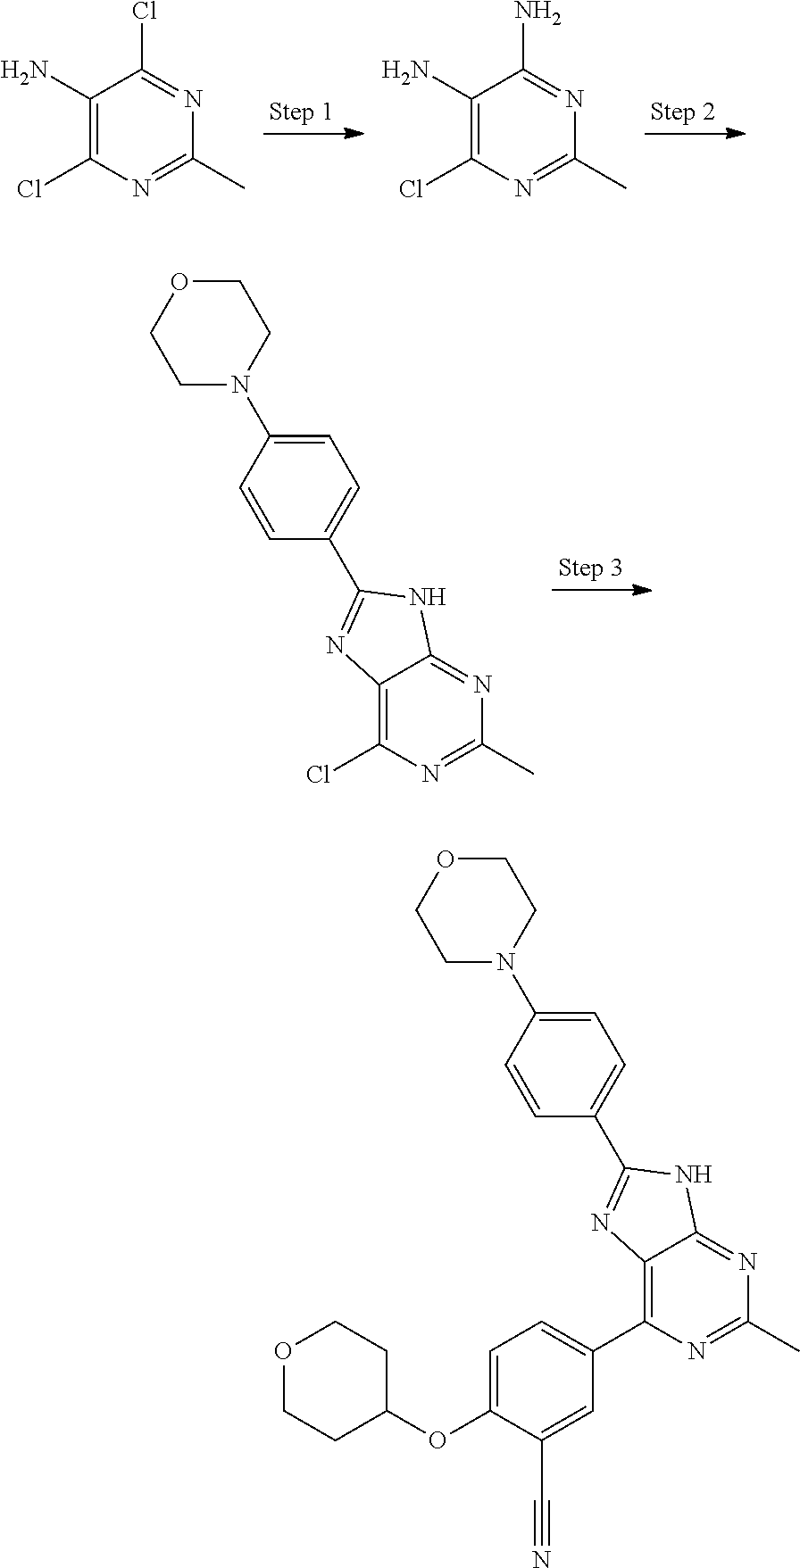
C1(N)=C(Cl)N=C(C)N=C1Cl.C1(N)=C(Cl)N=C(C)N=C1N.C12=C(Cl)N=C(C)N=C1NC(C1=CC=C(N3CCOCC3)C=C1)=N2.C12=C(C3=CC=C(OC4CCOCC4)C(C#N)=C3)N=C(C)N=C1NC(C1=CC=C(N3CCOCC3)C=C1)=N2
